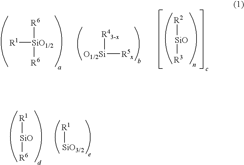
[R1][SiO1/2]([R6])[R6].[R43-x][O1/2Si][R5x].[SiO]([R2])[R3].[SiO]([R1])[R6].[R1][SiO3/2]
